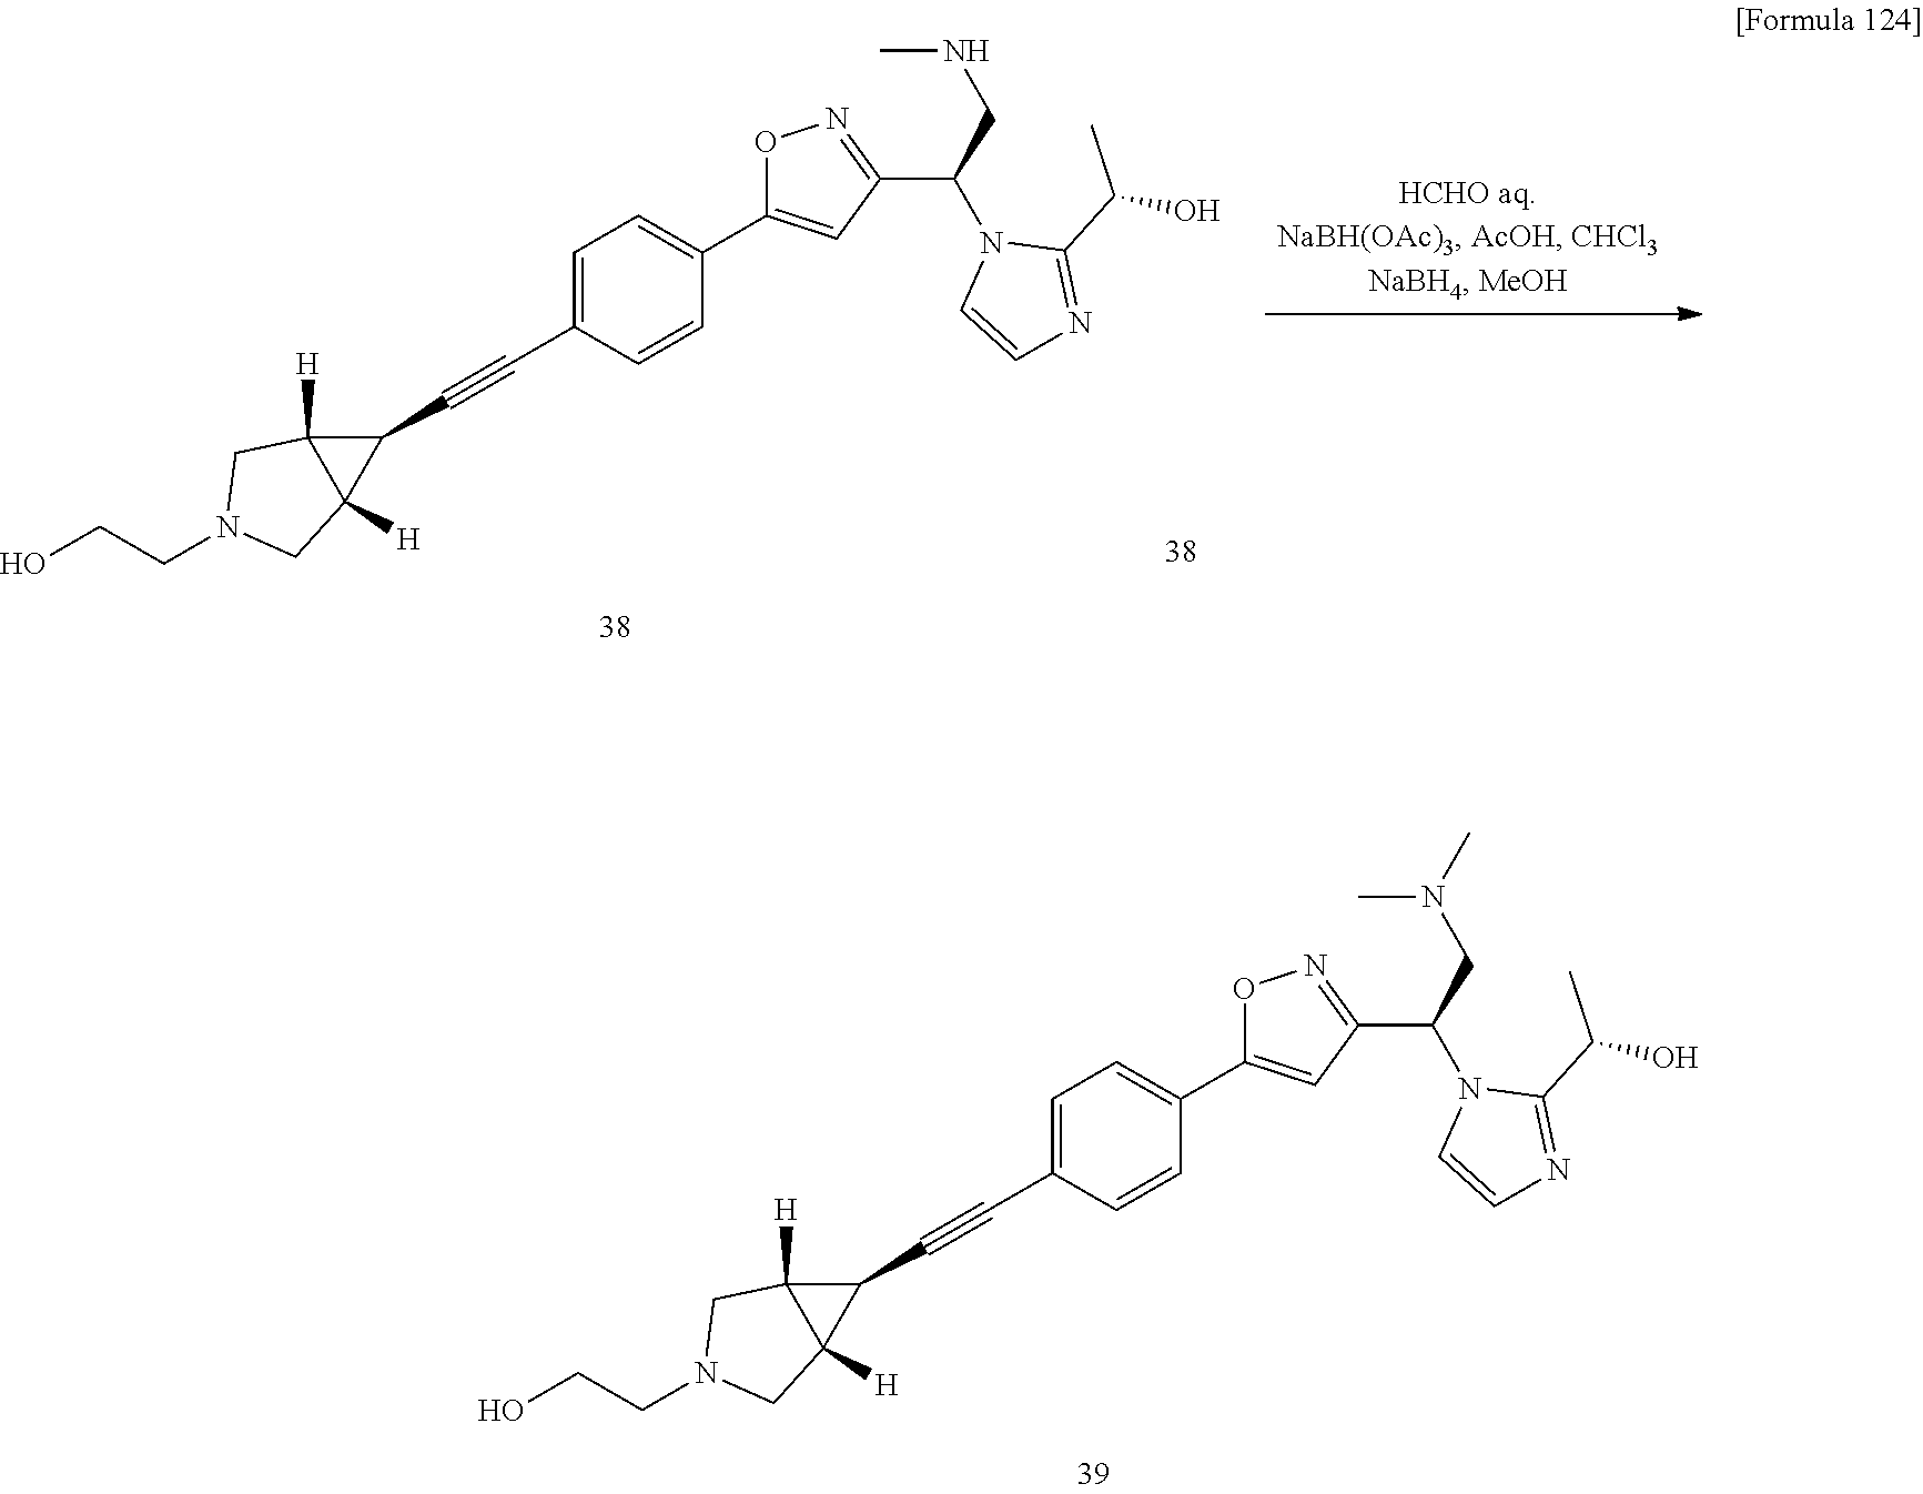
C1=C(C#CC2C3([H])C2([H])CN(CCO)C3)C=CC(C2=CC(C(CN(C)C)N3C=CN=C3C(C)O)=NO2)=C1.C1=C(C#CC2C3([H])C2([H])CN(CCO)C3)C=CC(C2=CC(C(CNC)N3C=CN=C3C(C)O)=NO2)=C1
